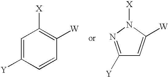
C1=C([Y])C=CC([W])=C1[X].C1([Y])=NN([X])C([W])=C1
